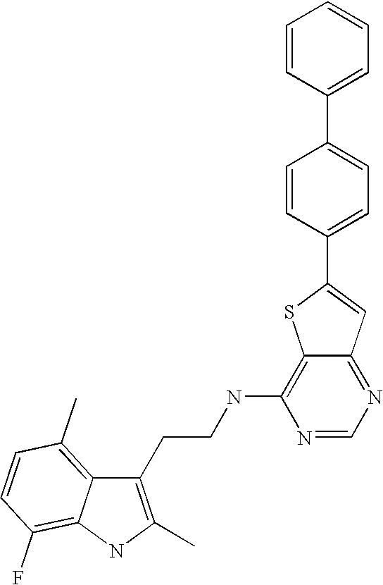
C1(CCNC2=C3C(=NC=N2)C=C(C2=CC=C(C4=CC=CC=C4)C=C2)S3)=C(C)NC2=C(F)C=CC(C)=C12
